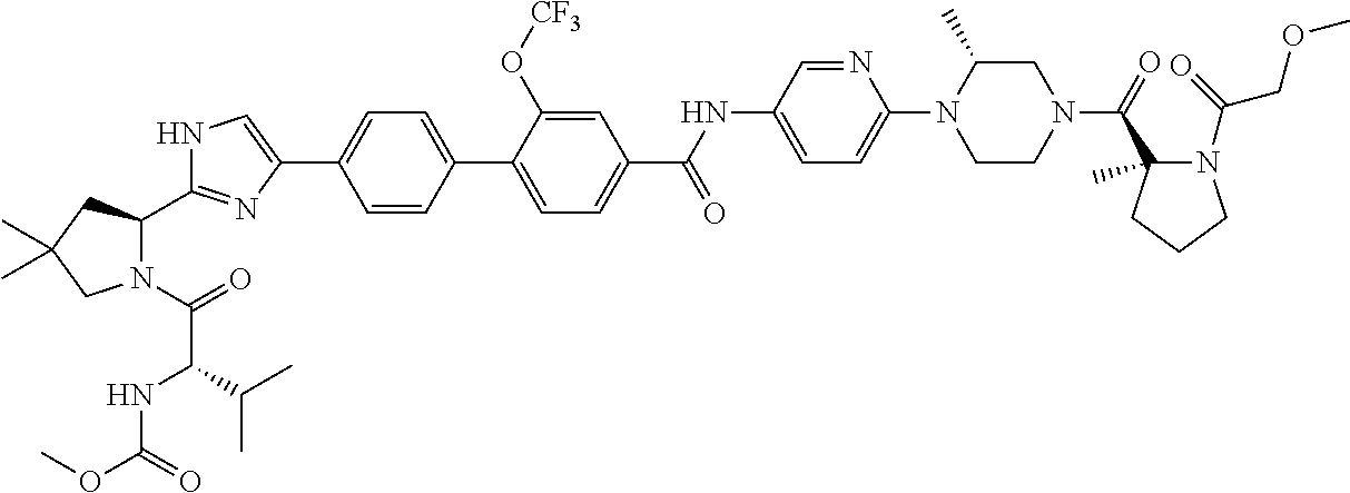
N1(C(=O)C(NC(OC)=O)C(C)C)C(C2=NC(C3=CC=C(C4=CC=C(C(NC5=CC=C(N6CCN(C(=O)C7(C)N(C(COC)=O)CCC7)CC6C)N=C5)=O)C=C4O[CF3])C=C3)=CN2)CC(C)(C)C1
